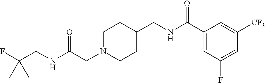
C1N(CC(NCC(F)(C)C)=O)CCC(CNC(C2=CC(F)=CC([CF3])=C2)=O)C1
